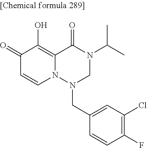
C1(=O)C=CN2C(=C1O)C(=O)N(C(C)C)CN2CC1=CC(Cl)=C(F)C=C1
